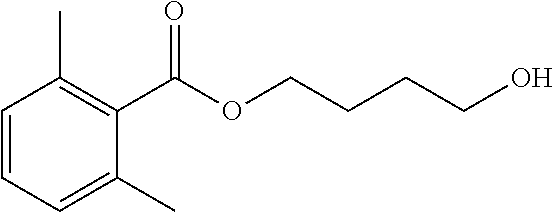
C1=CC=C(C)C(C(OCCCCO)=O)=C1C
